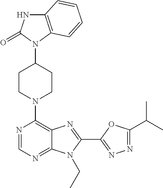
C12=C(C=CC=C1)N(C1CCN(C3=C4C(=NC=N3)N(CC)C(C3=NN=C(C(C)C)O3)=N4)CC1)C(=O)N2
